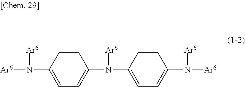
[Ar6]N(C1=CC=C(N(C2=CC=C(N([Ar6])[Ar6])C=C2)[Ar6])C=C1)[Ar6]
